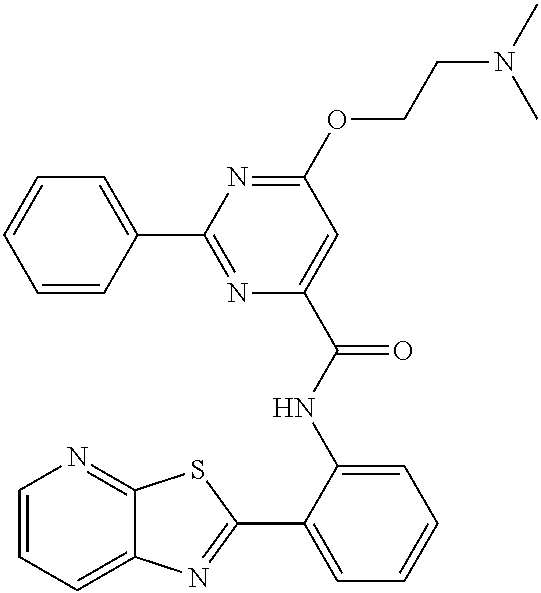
C1=CC=C2C(=N1)SC(C1=CC=CC=C1NC(=O)C1=CC(OCCN(C)C)=NC(C3=CC=CC=C3)=N1)=N2
